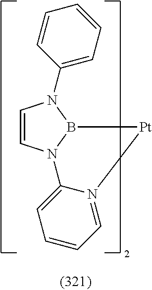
C1=CN2B(N1C1=CC=CC=C1)[Pt]N1=CC=CC=C21
